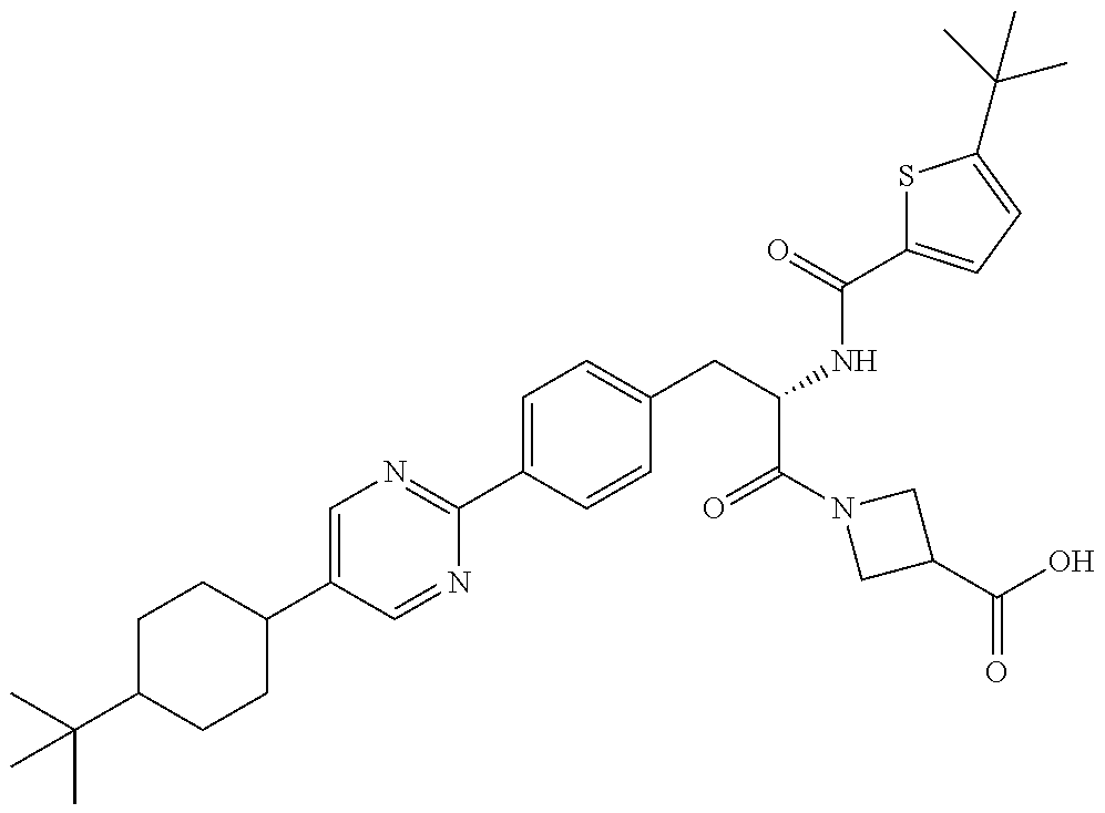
C1C(C(C)(C)C)CCC(C2=CN=C(C3=CC=C(CC(C(=O)N4CC(C(=O)O)C4)NC(=O)C4=CC=C(C(C)(C)C)S4)C=C3)N=C2)C1
